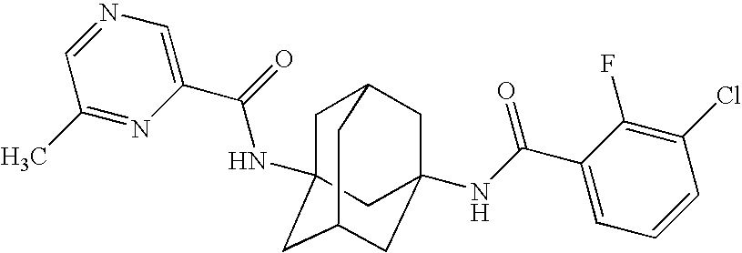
C1C2(NC(C3=CN=CC(C)=N3)=O)CC3CC(NC(C4=CC=CC(Cl)=C4F)=O)(CC1C3)C2
